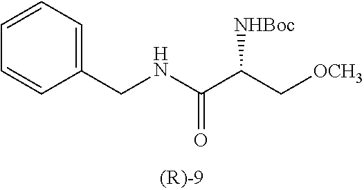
C1=CC=C(CNC(C(C[OCH3])[NHBoc])=O)C=C1
